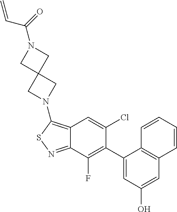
C12=C(N3CC4(C3)CN(C(C=C)=O)C4)SN=C1C(F)=C(C1=CC(O)=CC3=C1C=CC=C3)C(Cl)=C2
